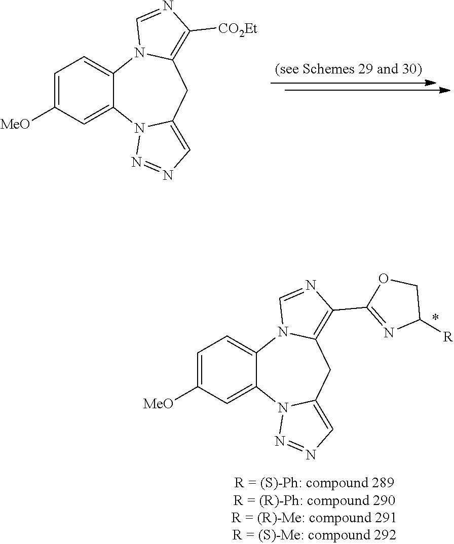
C1=C([MeO])C=C2C(=C1)N1C(=C([CO2Et])N=C1)CC1=CN=NN21.C1=C([MeO])C=C2C(=C1)N1C(=C(C3=NC([R])CO3)N=C1)CC1=CN=NN21
